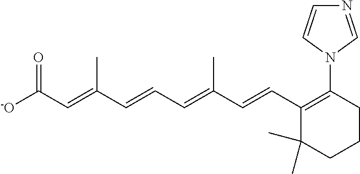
[-O]C(C=C(C=CC=C(C=CC1=C(N2C=NC=C2)CCCC1(C)C)C)C)=O
